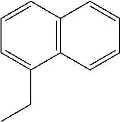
C12=C(C=CC=C1CC)C=CC=C2
